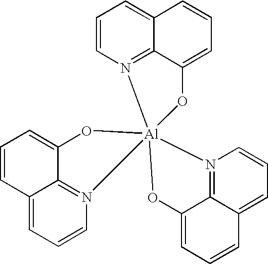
C1=CN2=C3C(=C1)C=CC=C3O[Al]213(N2=C4C(=CC=CC4=CC=C2)O1)N1=C2C(=CC=C1)C=CC=C2O3
